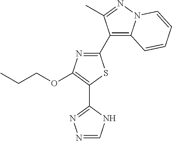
N1=CNC(C2=C(OCCC)N=C(C3=C4N(N=C3C)C=CC=C4)S2)=N1
